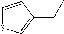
C1=CC(CC)=CS1
